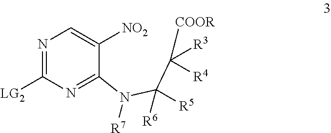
N1=C([LG2])N=C(N(C(C([COOR])([R3])[R4])([R6])[R5])[R7])C([NO2])=C1
